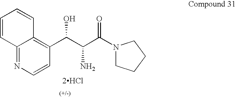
[2HCl].C1CCCN1C(C(C(C1=C2C(=NC=C1)C=CC=C2)O)N)=O
